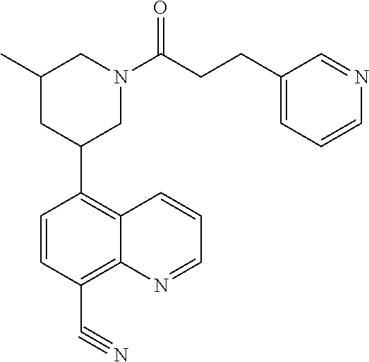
C1(C2CN(C(CCC3=CC=CN=C3)=O)CC(C)C2)=C2C(=C(C#N)C=C1)N=CC=C2
